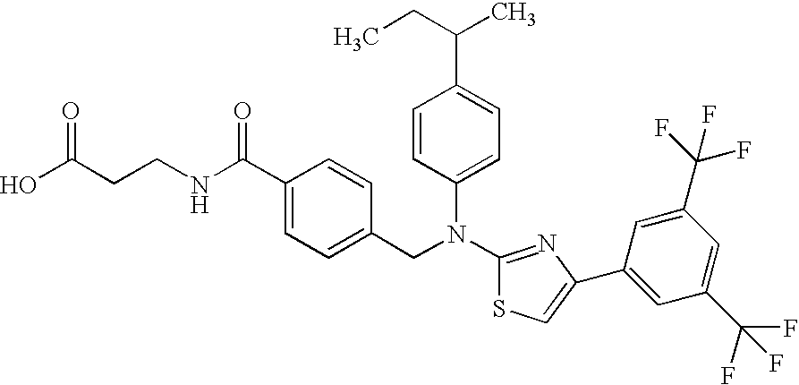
C(CCNC(C1=CC=C(CN(C2=CC=C(C(CC)C)C=C2)C2=NC(C3=CC(C(F)(F)F)=CC(C(F)(F)F)=C3)=CS2)C=C1)=O)(O)=O
